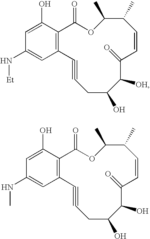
C1=C(O)C2=C(C=C1N[Et])C#CCC(O)C([OH])C(=O)C=CC(C)C(C)OC2=O.C1=C(O)C2=C(C=C1NC)C#CCC(O)C(O)C(=O)C=CC(C)C(C)OC2=O
